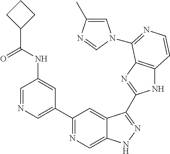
C1=NC=C(C2=NC=C3C(=C2)C(C2=NC4=C(N2)C=CN=C4N2C=C(C)N=C2)=NN3)C=C1NC(C1CCC1)=O
